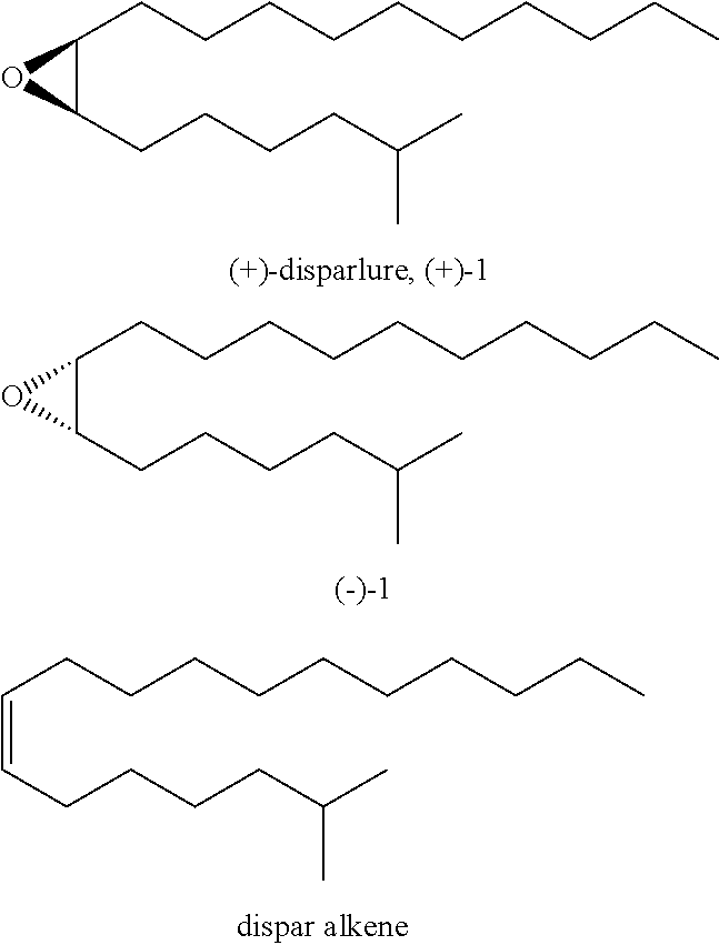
C1(CCCCC(C)C)C(CCCCCCCCCC)O1.C1(CCCCC(C)C)C(CCCCCCCCCC)O1.C(=CCCCCCCCCCC)CCCCC(C)C
